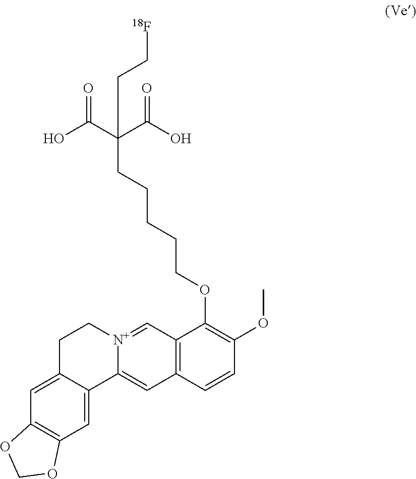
C(CCCCC(C(O)=O)(C(O)=O)CC[18F])OC1=C(OC)C=CC2=C1C=[N+]1C(=C2)C2=CC3=C(C=C2CC1)OCO3
